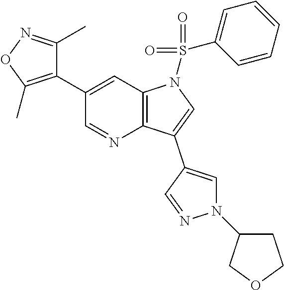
C12=C(C=C(C3=C(C)ON=C3C)C=N1)N(S(C1=CC=CC=C1)(=O)=O)C=C2C1=CN(C2CCOC2)N=C1
